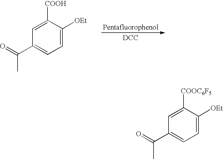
C1(C(=O)C)=CC=C([OEt])C([COOC6F5])=C1.C1(C(=O)C)=CC=C([OEt])C([COOH])=C1.[DCC]
